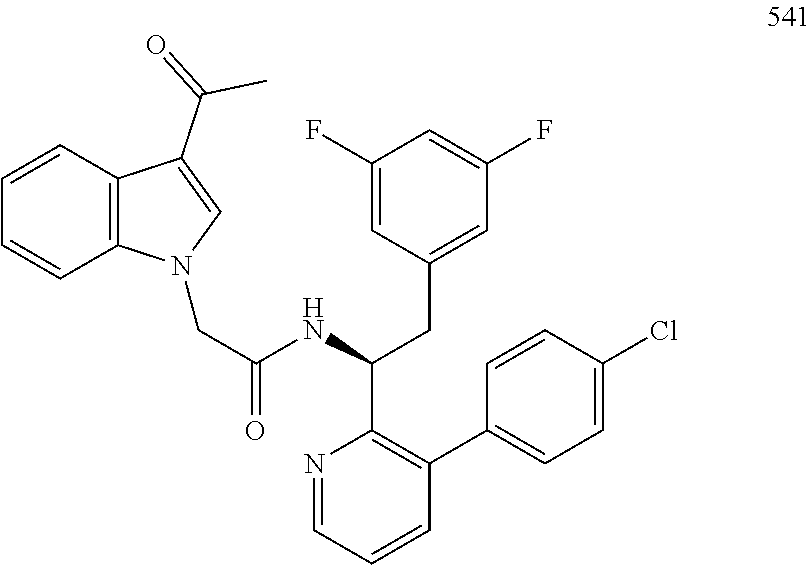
N1=CC=CC(C2=CC=C(Cl)C=C2)=C1C(NC(CN1C2=C(C=CC=C2)C(C(=O)C)=C1)=O)CC1=CC(F)=CC(F)=C1
